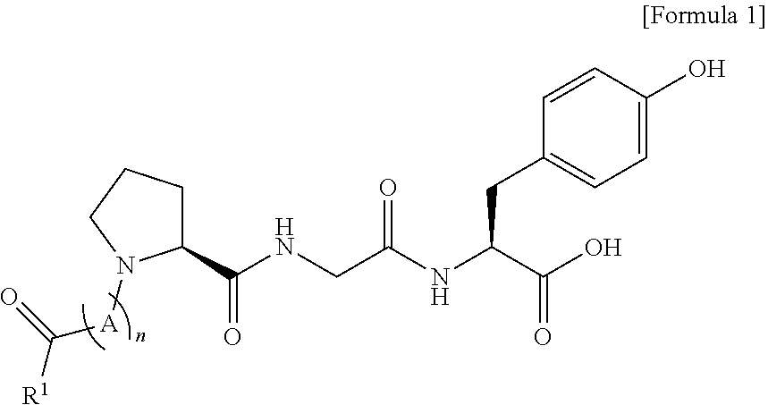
C1=C(O)C=CC(CC(NC(CNC(C2CCCN2[A]C([R1])=O)=O)=O)C(O)=O)=C1
